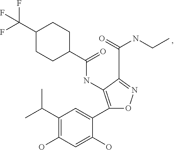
C(=O)(NC1=C(C2=CC(C(C)C)=C(O)C=C2O)ON=C1C(=O)NCC)C1CCC(C(F)(F)F)CC1
